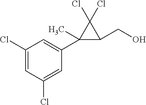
C1(Cl)=CC(Cl)=CC(C2(C)C(CO)C2(Cl)Cl)=C1
